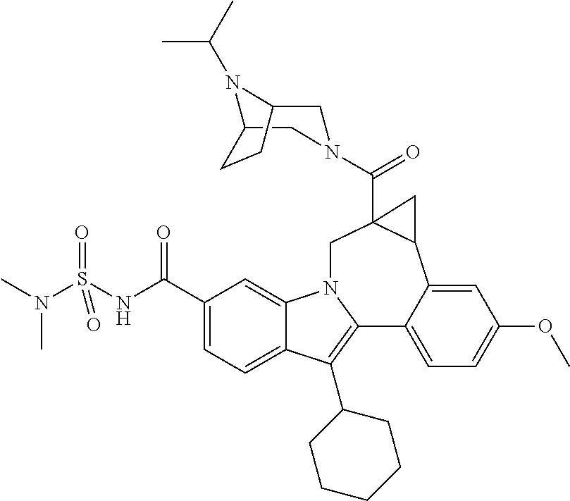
C1(C(NS(N(C)C)(=O)=O)=O)=CC=C2C(=C1)N1C(=C2C2CCCCC2)C2=CC=C(OC)C=C2C2C(C(=O)N3CC4N(C(C)C)C(C3)CC4)(C1)C2
